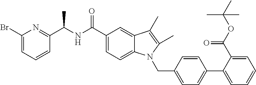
C1(Br)=CC=CC(C(NC(C2=CC=C3C(=C2)C(C)=C(C)N3CC2=CC=C(C3=CC=CC=C3C(OC(C)(C)C)=O)C=C2)=O)C)=N1
